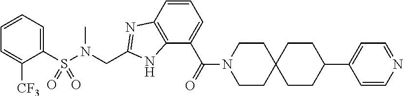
C1=CC=C(S(N(CC2=NC3=C(N2)C(C(=O)N2CCC4(CC2)CCC(C2=CC=NC=C2)CC4)=CC=C3)C)(=O)=O)C([CF3])=C1
